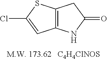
[C4H4ClNOS].C12=C(SC(Cl)=C1)CC(=O)N2
